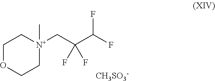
O1CC[N+](CC(C(F)F)(F)F)(C)CC1.[CH3SO3-]
